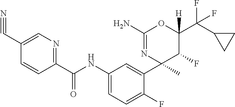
C1(C(NC2=CC=C(F)C(C3(C)C(F)C(C(C4CC4)(F)F)([H])OC(N)=N3)=C2)=O)=NC=C(C#N)C=C1
